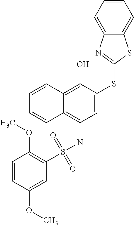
C1=C(SC2=NC3=CC=CC=C3S2)C(O)=C2C(=C1NS(C1=C(OC)C=CC(OC)=C1)(=O)=O)C=CC=C2
